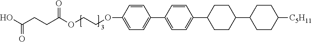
C1=C(OCCOC(CCC(O)=O)=O)C=CC(C2=CC=C(C3CCC(C4CCC([C5H11])CC4)CC3)C=C2)=C1
